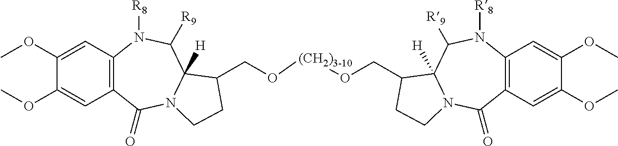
C12=C(C=C(OC)C(OC)=C1)N([R8])C([R9])C1([H])N(C2=O)CCC1CO[(CH2)3-10]OCC1C2([H])N(C(=O)C3=C(C=C(OC)C(OC)=C3)N([R8])C2[R9])CC1
